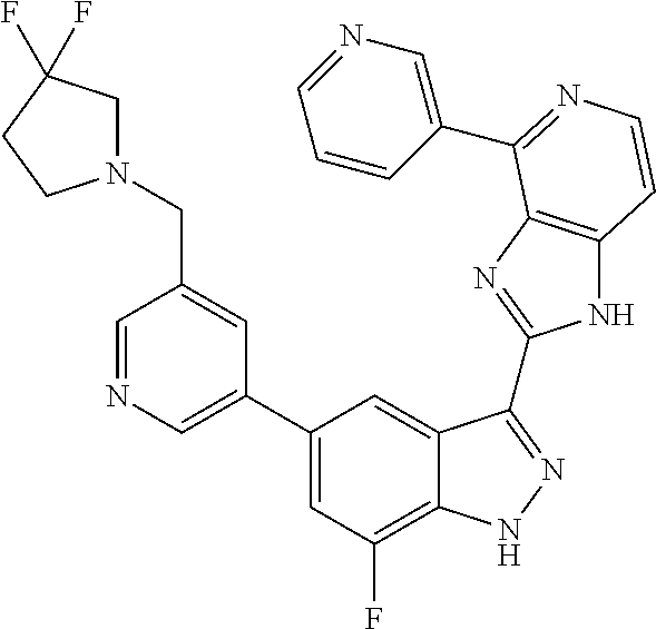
C1(C2=CN=CC(CN3CC(F)(F)CC3)=C2)=CC(F)=C2C(=C1)C(C1=NC3=C(N1)C=CN=C3C1=CN=CC=C1)=NN2
